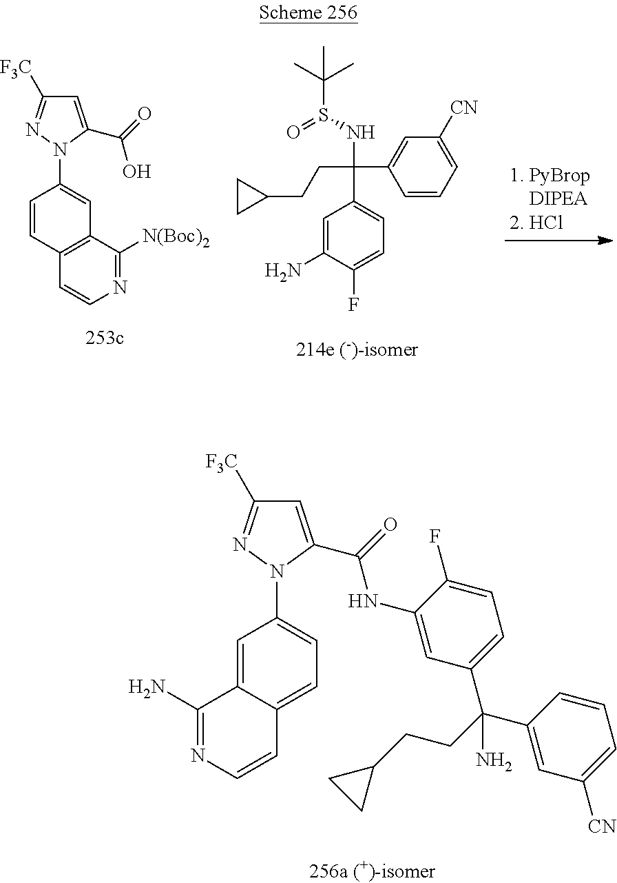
C1=C(N2N=C([F3C])C=C2C(NC2=CC(C(C3=CC([CN])=CC=C3)(CCC3CC3)N)=CC=C2F)=O)C=C2C(=C1)C=CN=C2N.C1=CC2=C(C=C1N1N=C([F3C])C=C1C(=O)O)C([N(Boc)2])=NC=C2.C1=CC=C([CN])C=C1C(C1=CC=C(F)C(N)=C1)(CCC1CC1)NS(=O)C(C)(C)C
